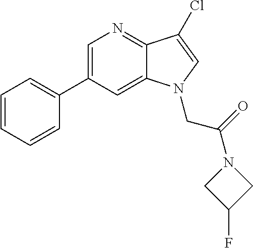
C1=C(C2=CC=CC=C2)C=C2C(=N1)C(Cl)=CN2CC(N1CC(F)C1)=O
